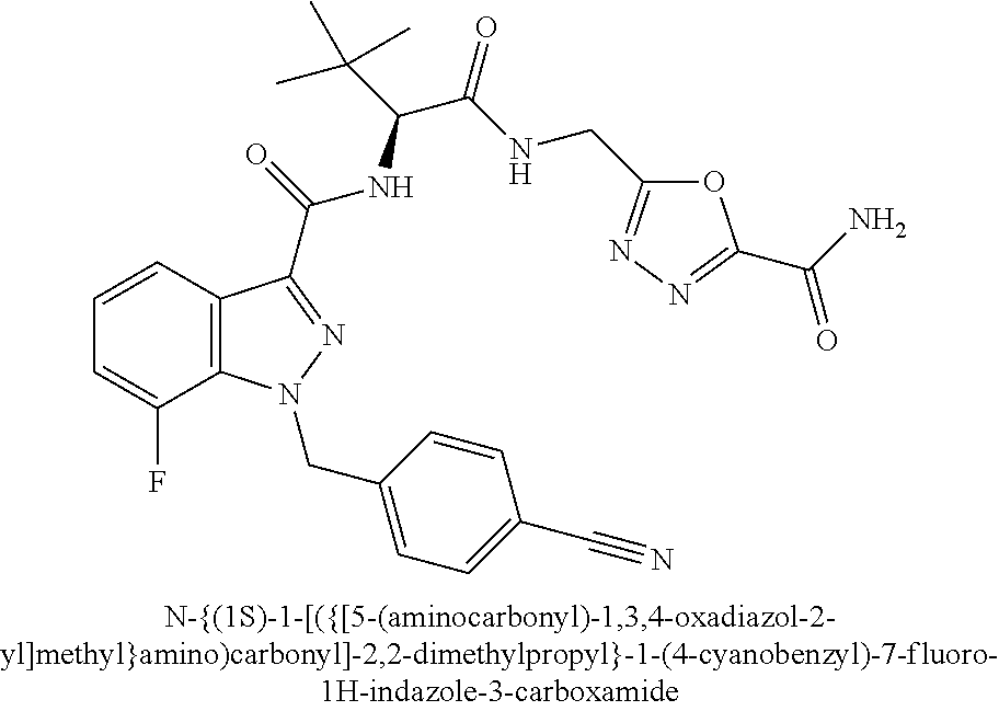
C1=CC2=C(C(F)=C1)N(CC1=CC=C(C#N)C=C1)N=C2C(NC(C(C)(C)C)C(NCC1=NN=C(C(N)=O)O1)=O)=O
